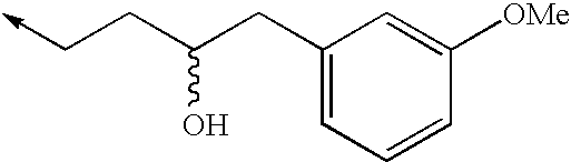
C1(CC(CC->C)O)=CC=CC([OMe])=C1
